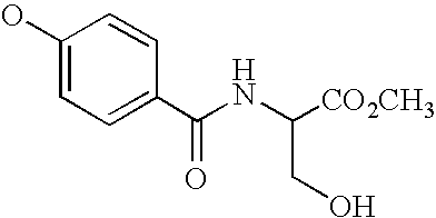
OC1=CC=C(C(NC([CO2CH3])CO)=O)C=C1
